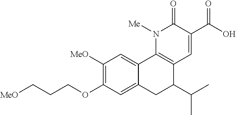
OC(C1=CC2=C(N([Me])C1=O)C1=CC([MeO])=C(OCCC[MeO])C=C1CC2C(C)C)=O
